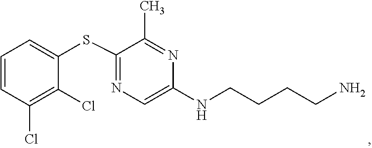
C1=C(NCCCCN)N=C(C)C(SC2=CC=CC(Cl)=C2Cl)=N1
